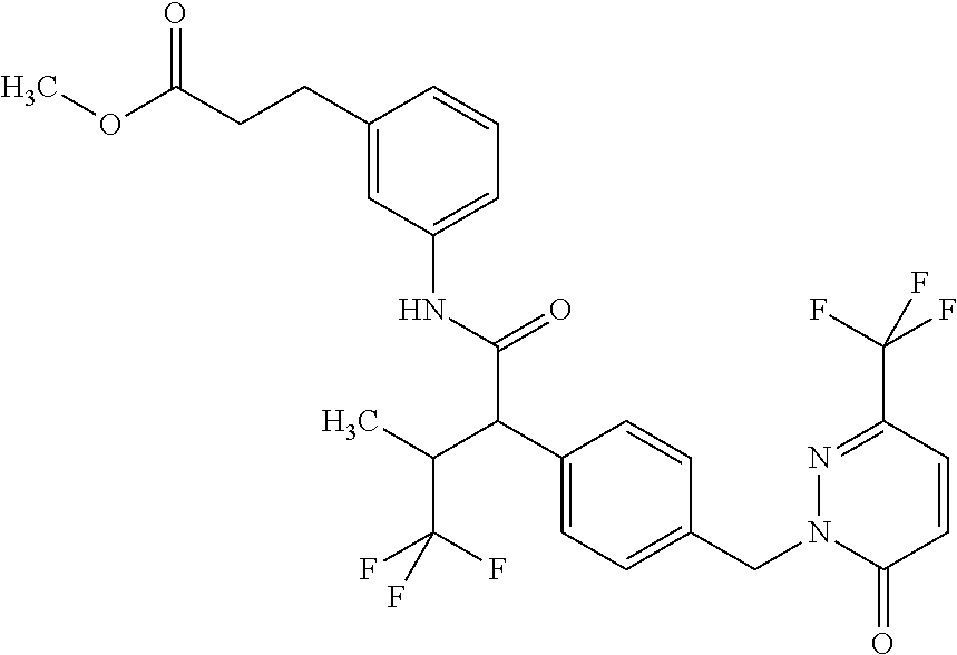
C1(C(F)(F)F)=NN(CC2=CC=C(C(C(NC3=CC=CC(CCC(OC)=O)=C3)=O)C(C)C(F)(F)F)C=C2)C(=O)C=C1
